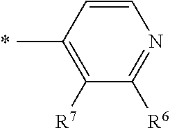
*.C1(C)=C([R7])C([R6])=NC=C1
